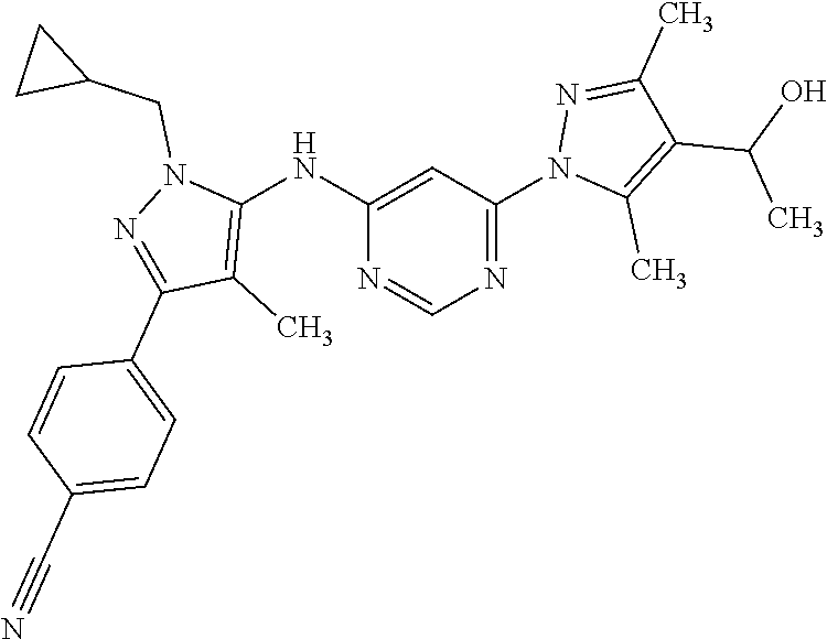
C1(NC2=C(C)C(C3=CC=C(C#N)C=C3)=NN2CC2CC2)=CC(N2C(C)=C(C(O)C)C(C)=N2)=NC=N1
